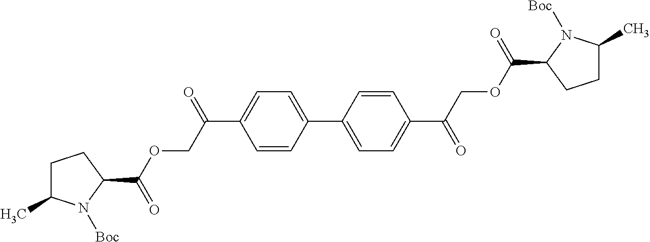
C1(C(OCC(=O)C2=CC=C(C3=CC=C(C(COC(=O)C4CCC(C)N4[Boc])=O)C=C3)C=C2)=O)CCC(C)N1[Boc]
